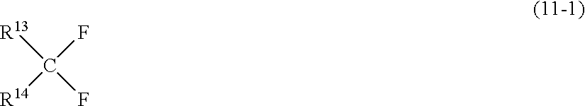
[R13]C(F)(F)[R14]
